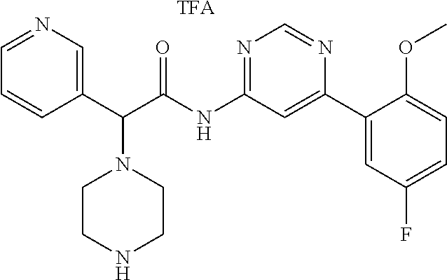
C(NC1=NC=NC(C2=CC(F)=CC=C2OC)=C1)(=O)C(C1=CN=CC=C1)N1CCNCC1.[TFA]
